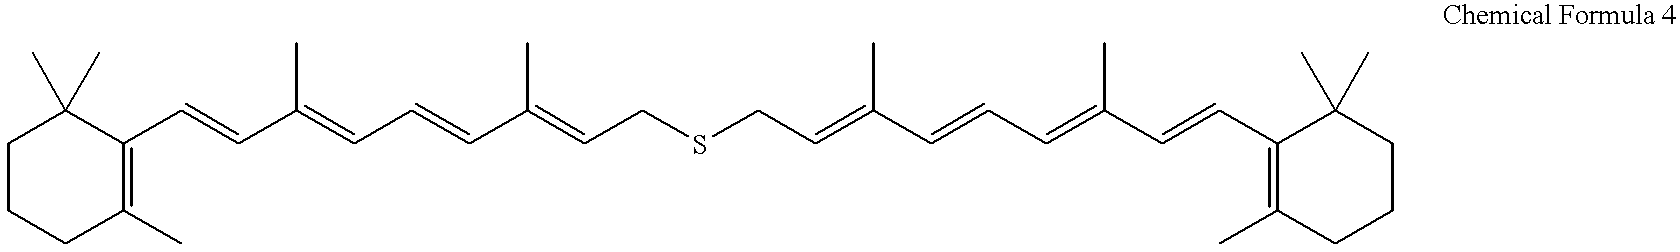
C1CCC(C)=C(C=CC(=CC=CC(=CCSCC=C(C=CC=C(C=CC2=C(C)CCCC2(C)C)C)C)C)C)C1(C)C
